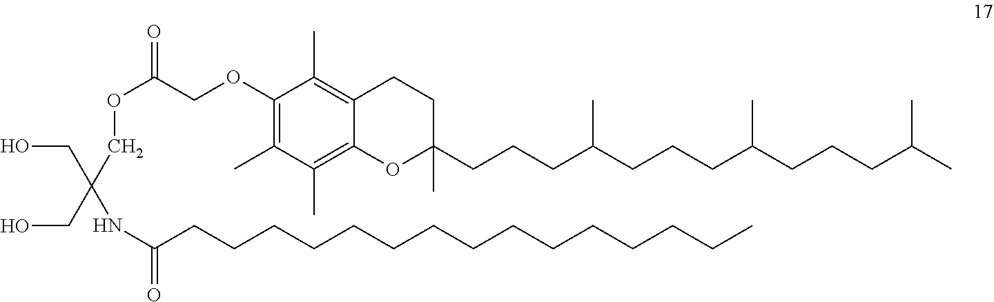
C1(C)=C(OCC(OCC(NC(=O)CCCCCCCCCCCCCCC)(CO)CO)=O)C(C)=C2C(=C1C)OC(CCCC(CCCC(CCCC(C)C)C)C)(C)CC2
